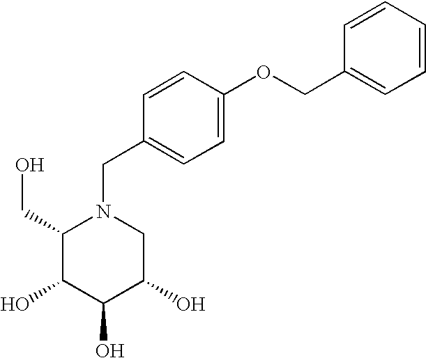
C1(CO)C(O)C(O)C(O)CN1CC1=CC=C(OCC2=CC=CC=C2)C=C1
